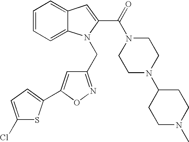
C1(Cl)=CC=C(C2=CC(CN3C4=CC=CC=C4C=C3C(N3CCN(C4CCN(C)CC4)CC3)=O)=NO2)S1
